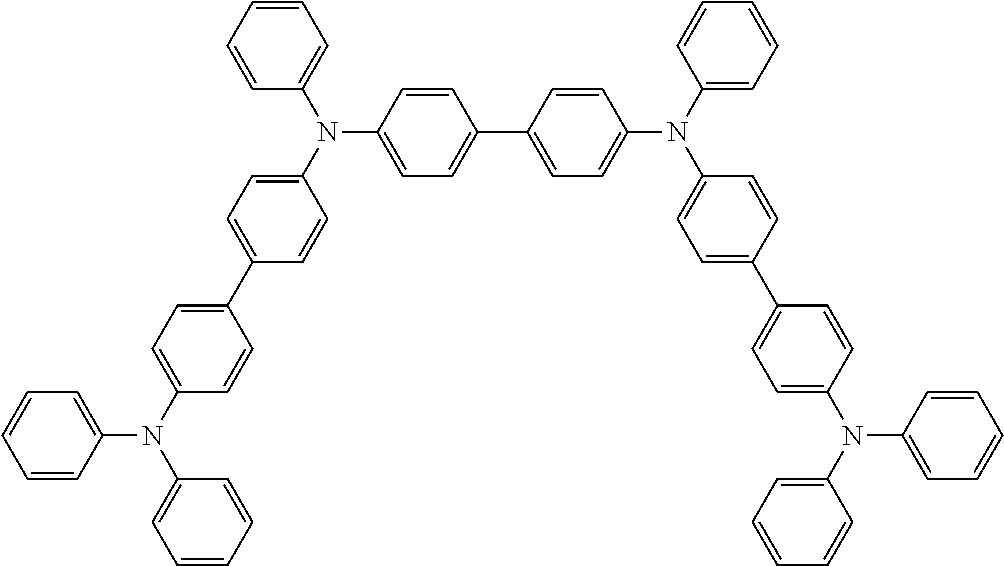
N(C1=CC=C(C2=CC=C(N(C3=CC=C(C4=CC=C(N(C5=CC=CC=C5)C5=CC=CC=C5)C=C4)C=C3)C3=CC=CC=C3)C=C2)C=C1)(C1=CC=CC=C1)C1=CC=C(C2=CC=C(N(C3=CC=CC=C3)C3=CC=CC=C3)C=C2)C=C1
